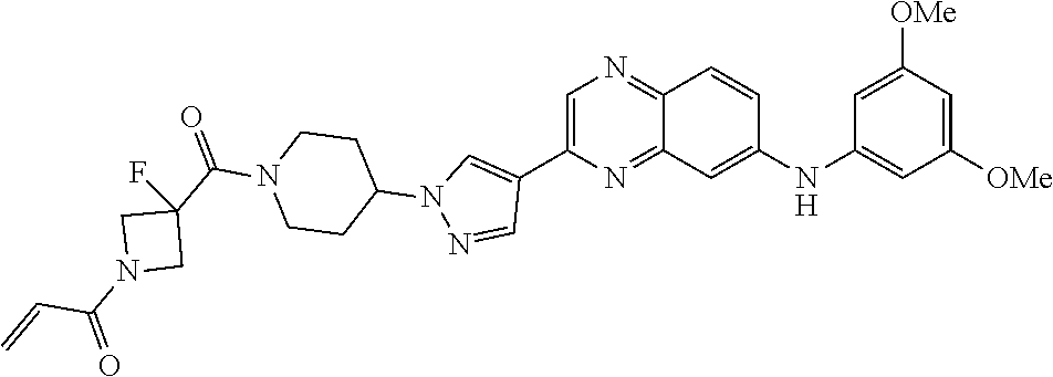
C1=C(C2=CN(C3CCN(C(=O)C4(F)CN(C(=O)C=C)C4)CC3)N=C2)N=C2C(=N1)C=CC(NC1=CC([OMe])=CC([OMe])=C1)=C2
